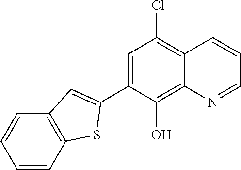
C1=C(C2=CC3=C(C=CC=C3)S2)C(O)=C2C(=C1Cl)C=CC=N2
